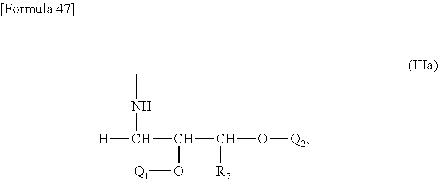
CNC([H])C(C([R7])O[Q2])O[Q1]
